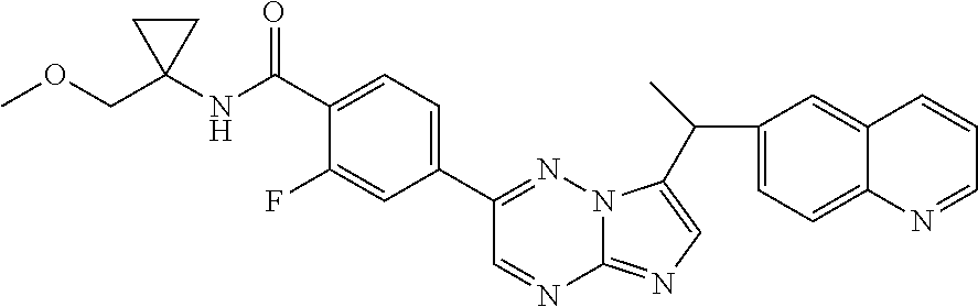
C1(C(C2=CN=C3N=CC(C4=CC=C(C(=O)NC5(COC)CC5)C(F)=C4)=NN32)C)=CC=C2C(=C1)C=CC=N2
